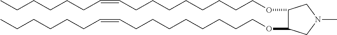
O(CCCCCCCCC=CCCCCCC)C1C(OCCCCCCCCC=CCCCCCC)CN(C)C1
